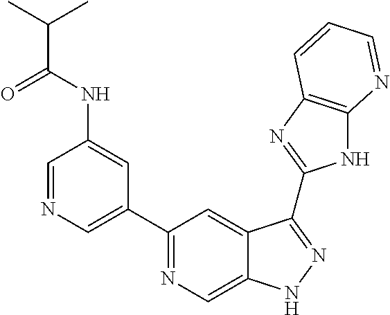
C1=NC=C(C2=NC=C3C(=C2)C(C2=NC4=C(N2)N=CC=C4)=NN3)C=C1NC(C(C)C)=O
